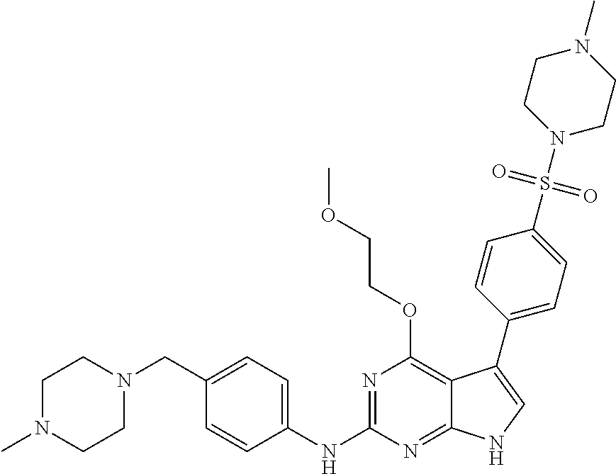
C1N(C)CCN(CC2=CC=C(NC3=NC(OCCOC)=C4C(=N3)NC=C4C3=CC=C(S(N4CCN(C)CC4)(=O)=O)C=C3)C=C2)C1
